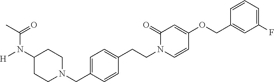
C1N(CC2=CC=C(CCN3C(=O)C=C(OCC4=CC(F)=CC=C4)C=C3)C=C2)CCC(N(C(C)=O)[H])C1
